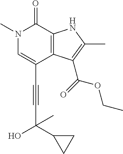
C(C1=CN(C)C(=O)C2=C1C(C(=O)OCC)=C(C)N2)#CC(O)(C1CC1)C
